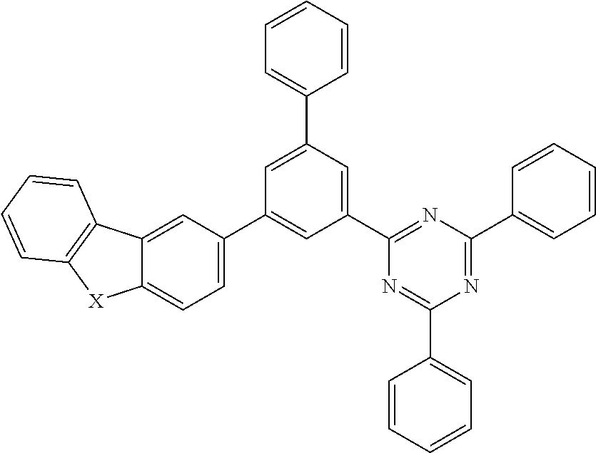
C1(C2=CC=CC=C2)=NC(C2=CC(C3=CC=CC=C3)=CC(C3=CC=C4C(=C3)C3=C([X]4)C=CC=C3)=C2)=NC(C2=CC=CC=C2)=N1
